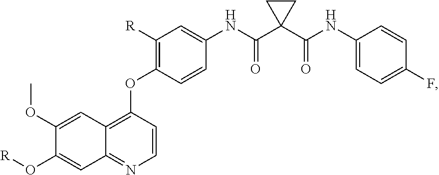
C12=NC=CC(OC3=C([R])C=C(NC(=O)C4(C(NC5=CC=C(F)C=C5)=O)CC4)C=C3)=C1C=C(OC)C(O[R])=C2
